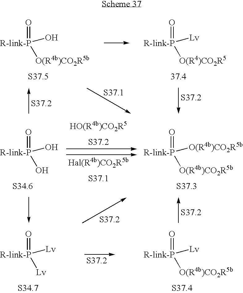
[R-link-P](=O)(O)[O(R4b)CO2R5b].[R-link-P](=O)([Lv])[O(R4)CO2R5].[R-link-P](=O)(O)O.[R-link-P](=O)([O(R4b)CO2R5b])[O(R4b)CO2R5b].[R-link-P](=O)([Lv])[O(R4b)CO2R5b].[R-link-P](=O)([Lv])[Lv]
